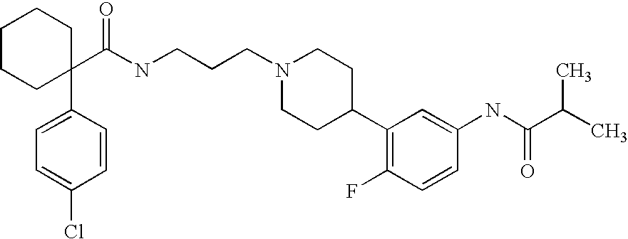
C1=CC(C2(C(=O)NCCCN3CCC(C4=C(F)C=CC(NC(C(C)C)=O)=C4)CC3)CCCCC2)=CC=C1Cl
